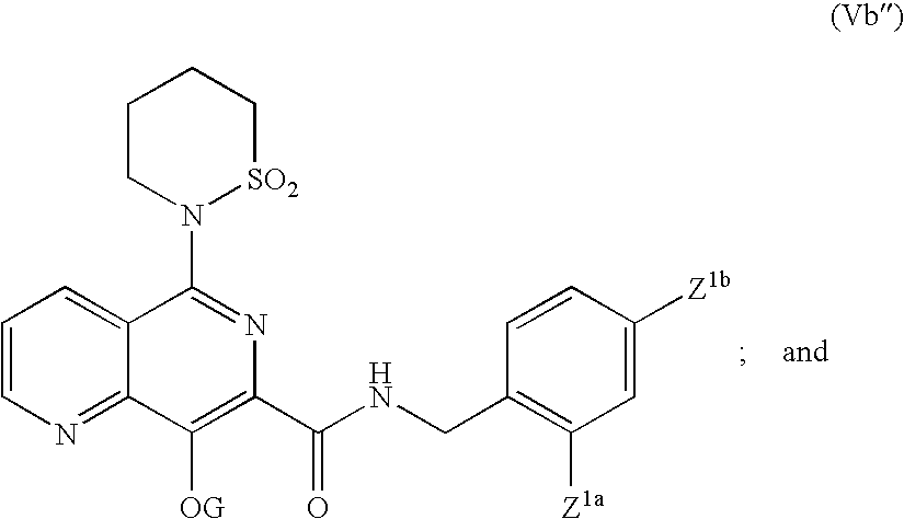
C1=CN=C2C(=C1)C(N1[SO2]CCCC1)=NC(C(NCC1=C([Z1a])C=C([Z1b])C=C1)=O)=C2[OG]
